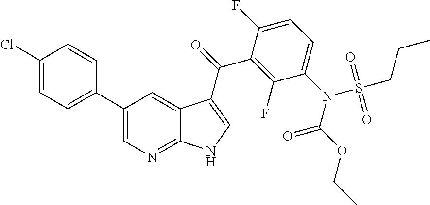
C1(C2=CC=C(Cl)C=C2)=CN=C2C(=C1)C(C(=O)C1=C(F)C(N(C(OCC)=O)S(CCC)(=O)=O)=CC=C1F)=CN2
